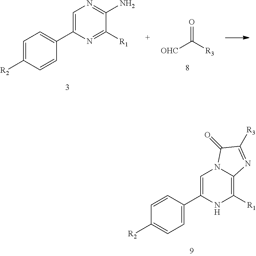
C1([R2])=CC=C(C2=CN3C(=C([R1])N2)N=C([R3])C3=O)C=C1.[OHC]C([R3])=O.C1=C([R2])C=CC(C2=CN=C(N)C([R1])=N2)=C1
